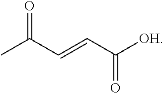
CC(C=CC([OH])=O)=O
